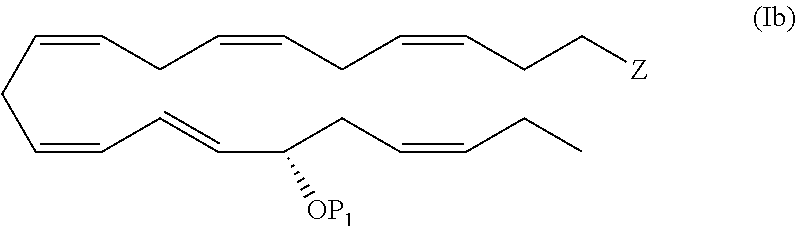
C(C=CC=CC(CC=CCC)[OP1])C=CCC=CCC=CCC[Z]
